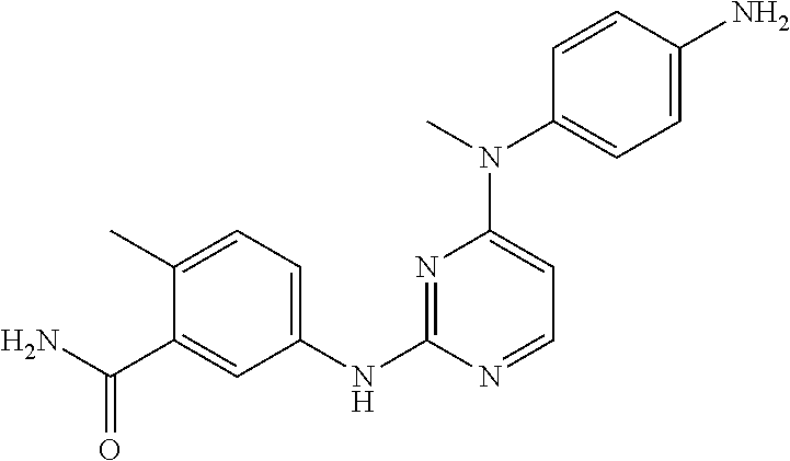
C1(C)=CC=C(NC2=NC(N(C3=CC=C(N)C=C3)C)=CC=N2)C=C1C(N)=O
